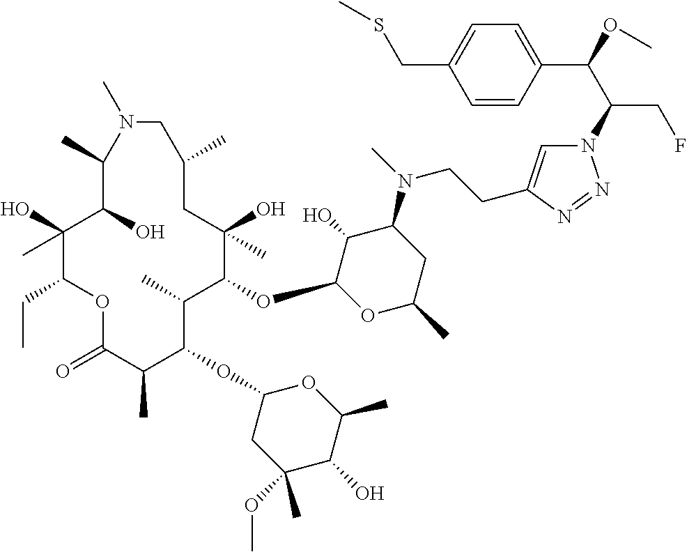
C1(O)(C)C(CC)OC(=O)C(C)C(OC2CC(OC)(C)C(O)C(C)O2)C(C)C(OC2OC(C)CC(N(C)CCC3=CN(C(C(OC)C4=CC=C(CSC)C=C4)CF)N=N3)C2O)C(O)(C)CC(C)CN(C)C(C)C1O
